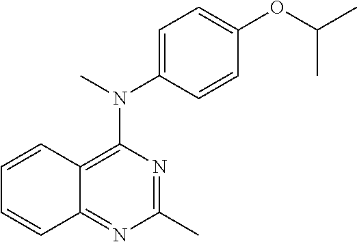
C1=C(N(C)C2=C3C(=NC(C)=N2)C=CC=C3)C=CC(OC(C)C)=C1
